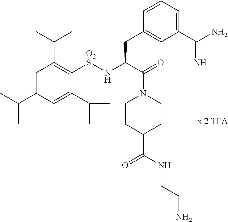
CC(C1CC(C(C)C)=C([O2S]NC(C(=O)N2CCC(C(NCCN)=O)CC2)CC2=CC(C(N)=N)=CC=C2)C(C(C)C)=C1)C
